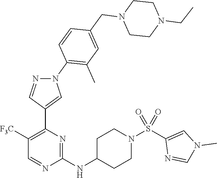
C1([F3C])=C(C2=CN(C3=C(C)C=C(CN4CCN(CC)CC4)C=C3)N=C2)N=C(NC2CCN(S(C3=CN(C)C=N3)(=O)=O)CC2)N=C1
